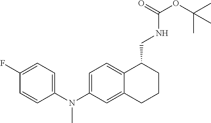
C1=C(N(C2=CC=C(F)C=C2)C)C=C2C(=C1)C(CNC(OC(C)(C)C)=O)CCC2
